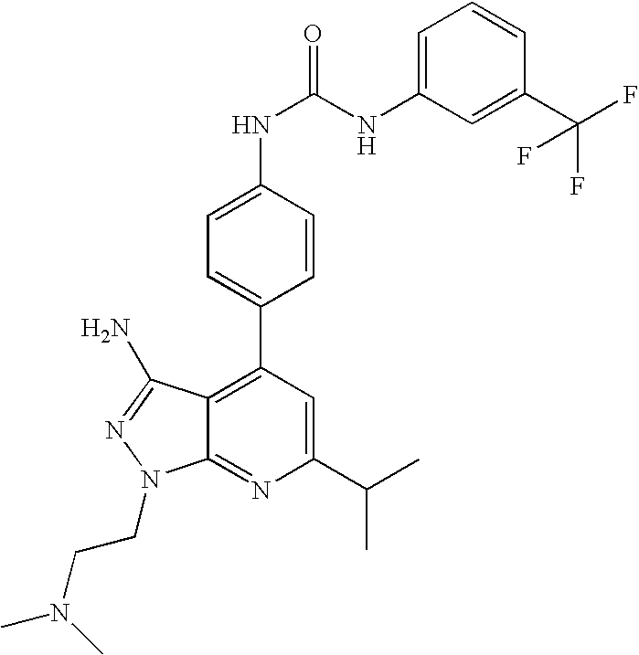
C1(C(C)C)=CC(C2=CC=C(NC(=O)NC3=CC=CC(C(F)(F)F)=C3)C=C2)=C2C(=N1)N(CCN(C)C)N=C2N
